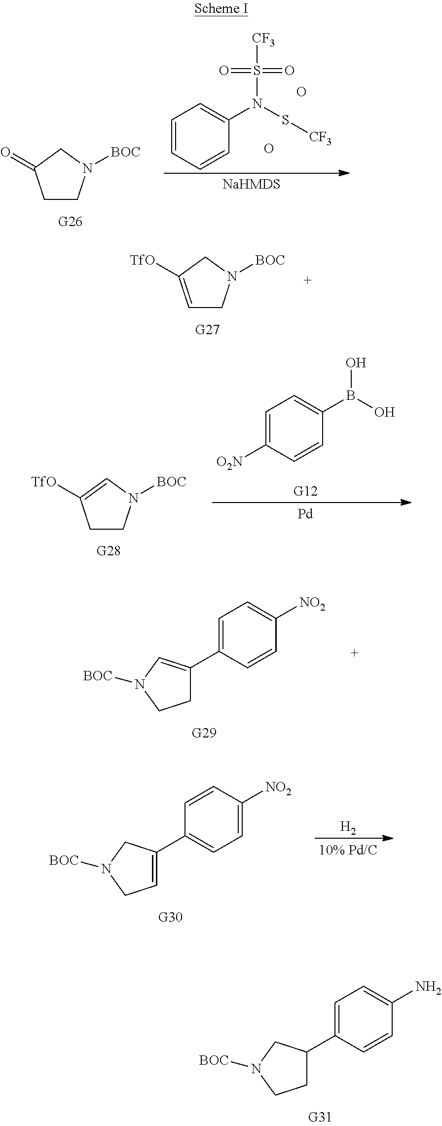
C1C(C2=CC=C(N)C=C2)CN([BOC])C1.C1CN([BOC])CC1=O.C1=CC=CC(N(S[CF3])S([CF3])(=O)=O)=C1.O.O.C1=C([TfO])CN([BOC])C1.C1=C([O2N])C=CC(B(O)O)=C1.[Pd].C1CN([BOC])C=C1[TfO].C1C(C2=CC=C([NO2])C=C2)=CN([BOC])C1.C1=C(C2=CC=C([NO2])C=C2)CN([BOC])C1.[H2]
